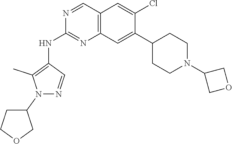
C1(N2C(C)=C(NC3=NC4=C(C=N3)C=C(Cl)C(C3CCN(C5COC5)CC3)=C4)C=N2)COCC1
